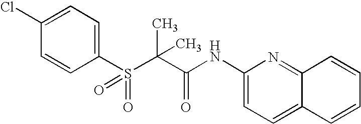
C1(Cl)=CC=C(S(=O)(C(C)(C(=O)NC2=CC=C3C(=N2)C=CC=C3)C)=O)C=C1
